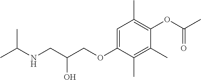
C1=C(OCC(CNC(C)C)O)C(C)=C(C)C(OC(C)=O)=C1C
